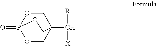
C1OP2(=O)OCC1(C([R])[X])CO2
